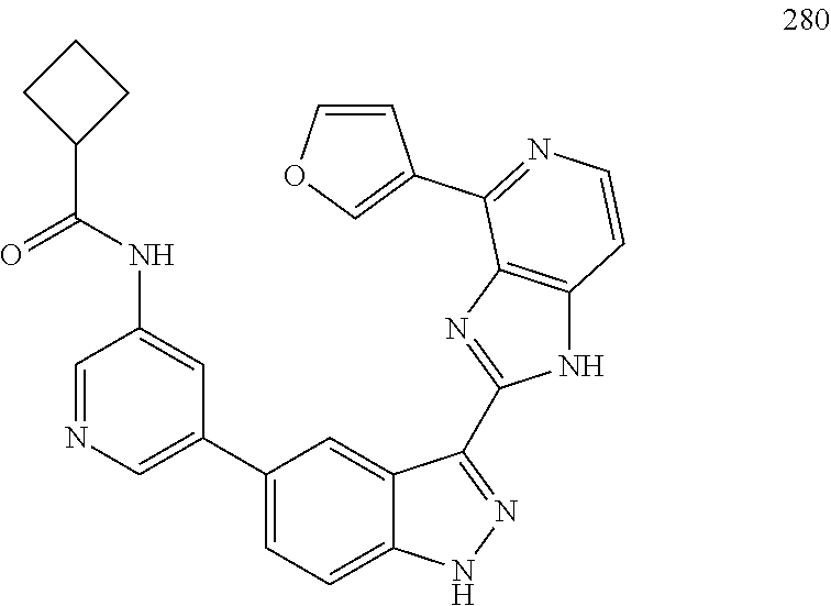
C1=NC=C(C2=CC=C3C(=C2)C(C2=NC4=C(N2)C=CN=C4C2=COC=C2)=NN3)C=C1NC(C1CCC1)=O
